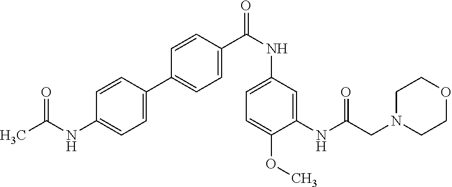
C1=C(C2=CC=C(C(NC3=CC=C(OC)C(NC(CN4CCOCC4)=O)=C3)=O)C=C2)C=CC(NC(C)=O)=C1
